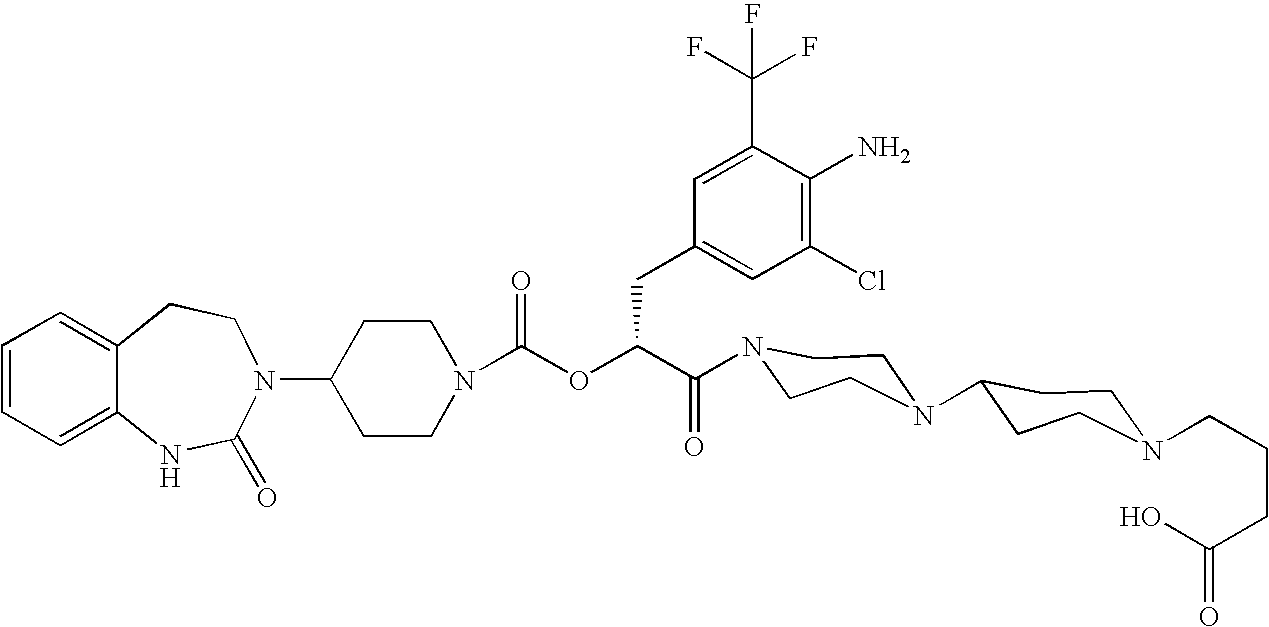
C12=CC=CC=C1NC(=O)N(C1CCN(C(OC(C(=O)N3CCN(C4CCN(CCCC(=O)O)CC4)CC3)CC3=CC(Cl)=C(N)C(C(F)(F)F)=C3)=O)CC1)CC2
